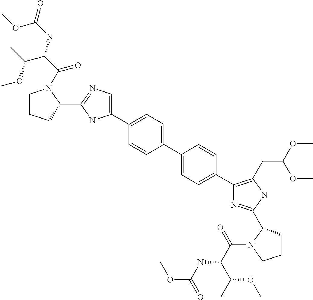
C1(C2=CC=C(C3=CC=C(C4=C(CC(OC)OC)NC(C5CCCN5C(=O)C(C(C)OC)NC(OC)=O)=N4)C=C3)C=C2)=CN=C(C2N(C(=O)C(NC(=O)OC)C(C)OC)CCC2)N1
